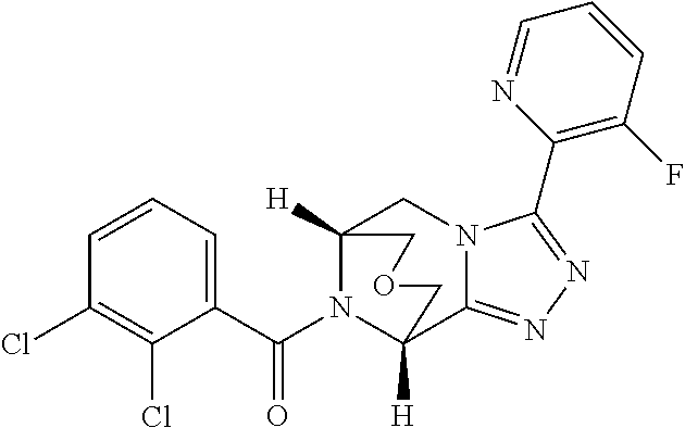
C1=CC=C(C(N2C3([H])CN4C(=NN=C4C4=C(F)C=CC=N4)C2([H])COC3)=O)C(Cl)=C1Cl
